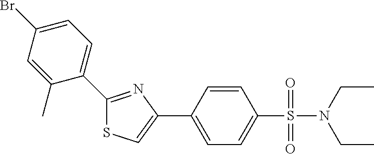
C1(C2=CC=C(Br)C=C2C)=NC(C2=CC=C(S(=O)(=O)N(CC)CC)C=C2)=CS1
